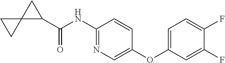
C1(NC(C2CC23CC3)=O)=NC=C(OC2=CC=C(F)C(F)=C2)C=C1
